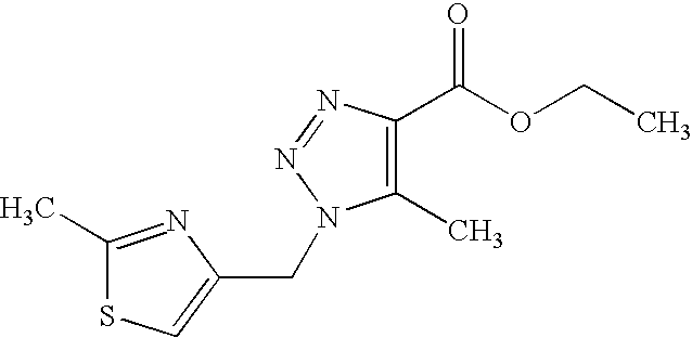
C1(C)=NC(CN2C(C)=C(C(OCC)=O)N=N2)=CS1
